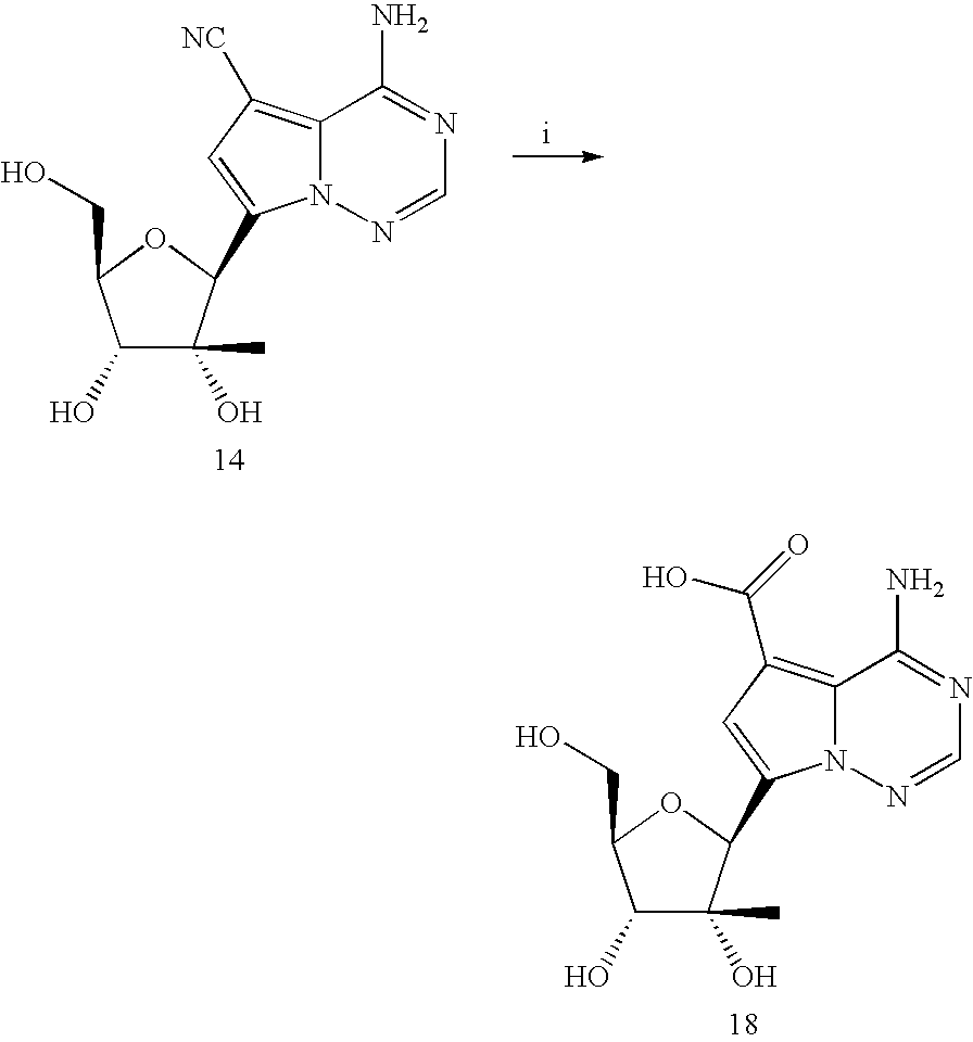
C1(O)C(O)(C)C(C2=CC([NC])=C3N2N=CN=C3N)OC1CO.C1(O)C(O)(C)C(C2=CC(C(=O)O)=C3N2N=CN=C3N)OC1CO
